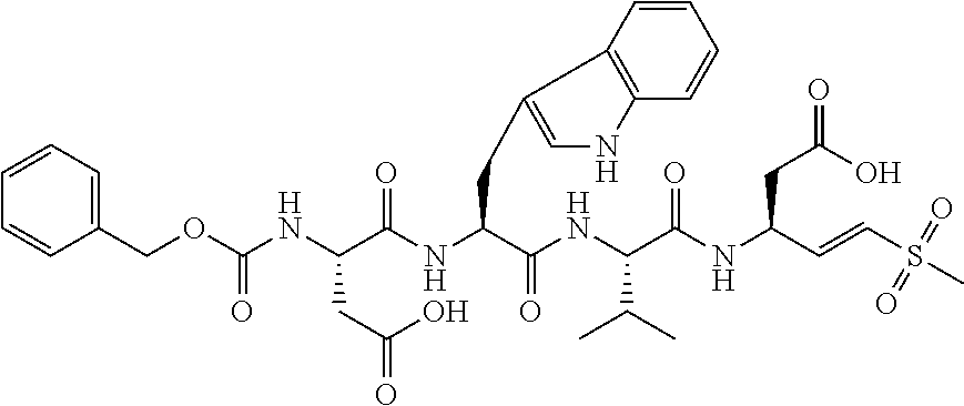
C1=CC=CC(COC(NC(C(NC(C(NC(C(NC(C=CS(C)(=O)=O)CC(O)=O)=O)C(C)C)=O)CC2=CNC3=C2C=CC=C3)=O)CC(O)=O)=O)=C1
